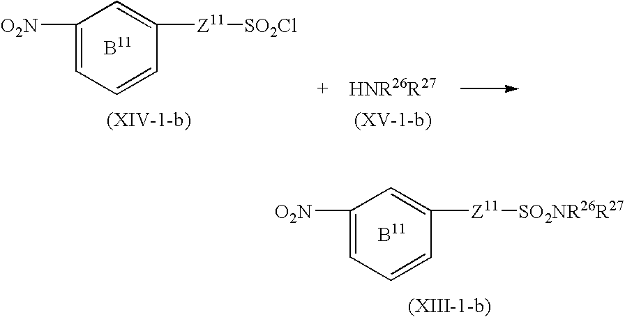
[O2N]C1=CC=CC([Z11][SO2NR26R27])=C1.[O2N]C1=CC=CC([Z11][SO2Cl])=C1
